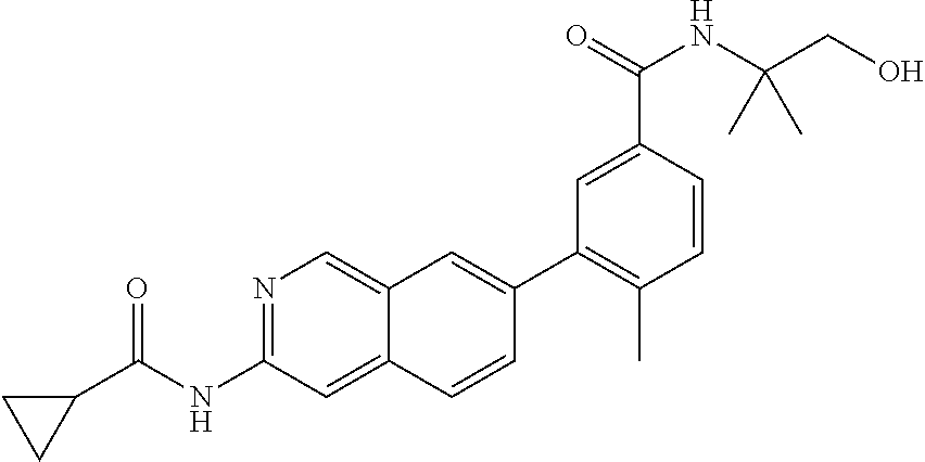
C1(C2=C(C)C=CC(C(=O)NC(CO)(C)C)=C2)=CC2=CN=C(NC(=O)C3CC3)C=C2C=C1
